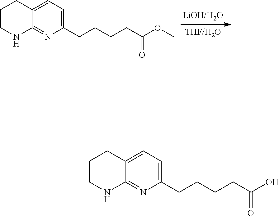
C1CNC2=NC(CCCCC(OC)=O)=CC=C2C1.C1CNC2=NC(CCCCC(O)=O)=CC=C2C1
